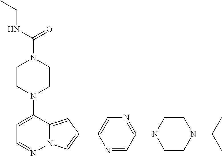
N1(C2=CC=NN3C2=CC(C2=CN=C(N4CCN(C(C)C)CC4)C=N2)=C3)CCN(C(=O)NCC)CC1
